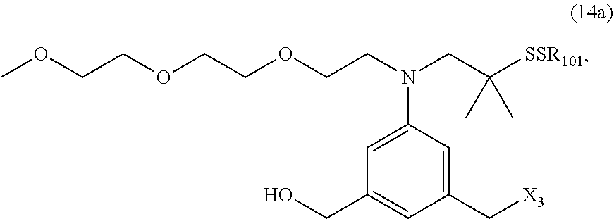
[X3]CC1=CC(N(CCOCCOCCOC)CC([SSR101])(C)C)=CC(CO)=C1
